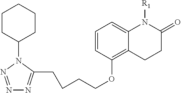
N1=NN(C2CCCCC2)C(CCCCOC2=C3C(=CC=C2)N([R1])C(=O)CC3)=N1
